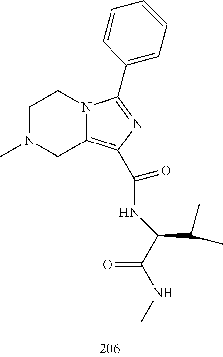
C1N(C)CC2=C(C(NC(C(NC)=O)C(C)C)=O)N=C(C3=CC=CC=C3)N2C1
